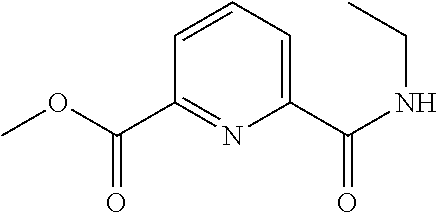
C1=CC=C(C(=O)NCC)N=C1C(=O)OC
